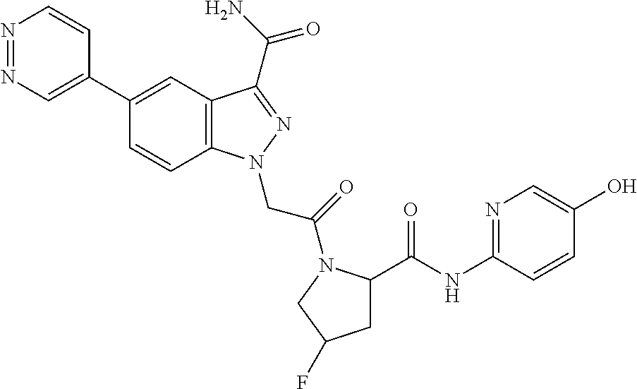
N1=NC=C(C2=CC3=C(C=C2)N(CC(=O)N2C(C(=O)NC4=NC=C(O)C=C4)CC(F)C2)N=C3C(N)=O)C=C1
